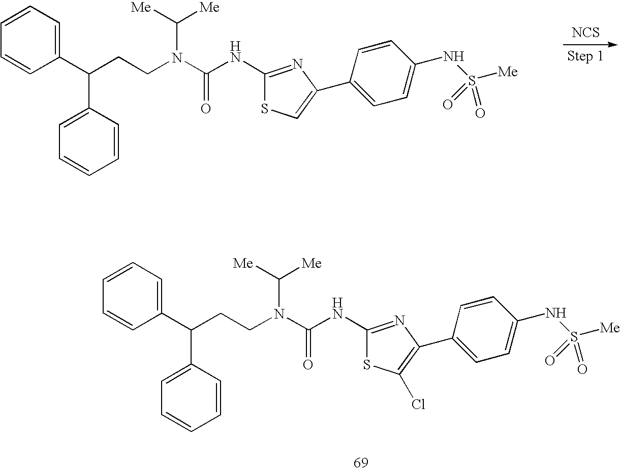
C1=CC=C(C(CCN(C([Me])[Me])C(=O)NC2=NC(C3=CC=C(NS([Me])(=O)=O)C=C3)=CS2)C2=CC=CC=C2)C=C1.[NCS].C1=CC=C(C(CCN(C([Me])[Me])C(=O)NC2=NC(C3=CC=C(NS([Me])(=O)=O)C=C3)=C(Cl)S2)C2=CC=CC=C2)C=C1
